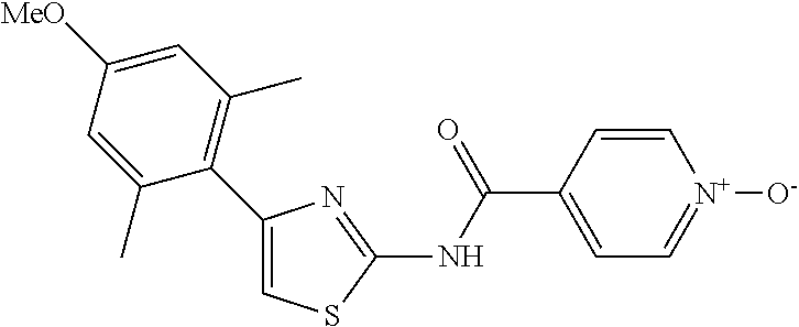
C1(C2=C(C)C=C([MeO])C=C2C)=CSC(NC(C2=CC=[N+]([O-])C=C2)=O)=N1
